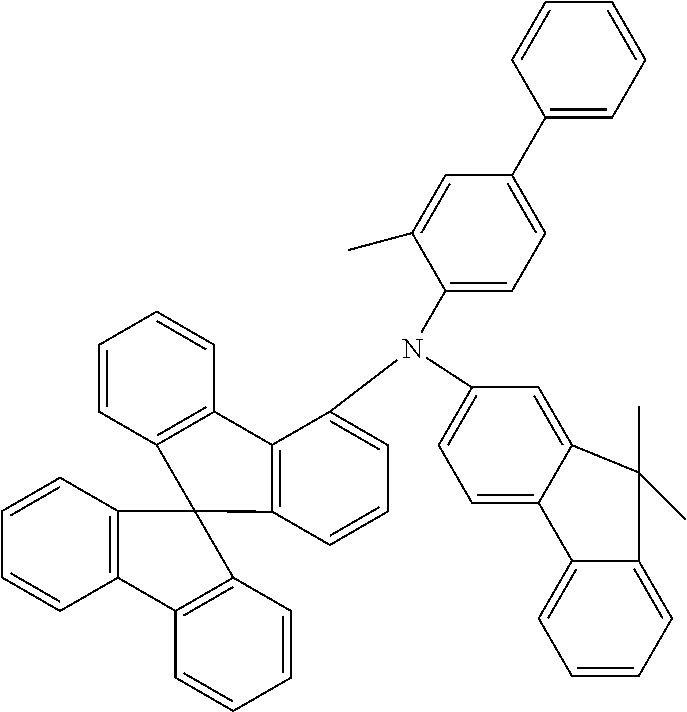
C12=CC=C(N(C3=CC=CC4=C3C3=C(C=CC=C3)C43C4=C(C=CC=C4)C4=C3C=CC=C4)C3=CC=C(C4=CC=CC=C4)C=C3C)C=C1C(C)(C)C1=CC=CC=C21
